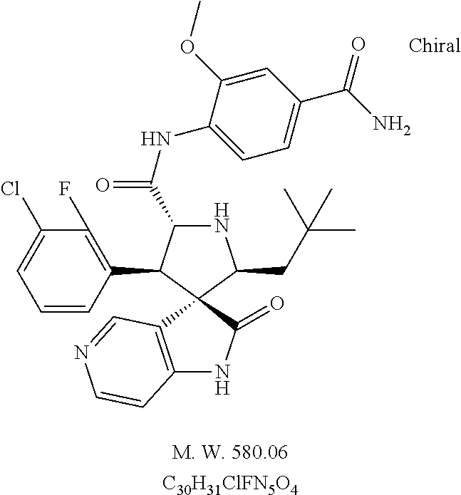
C1(Cl)=CC=CC(C2C(C(=O)NC3=CC=C(C(N)=O)C=C3OC)NC(CC(C)(C)C)C23C2=C(NC3=O)C=CN=C2)=C1F.[C30H31ClFN5O4]
